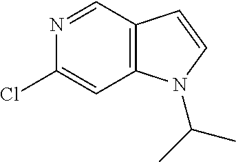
C12=C(C=NC(Cl)=C1)C=CN2C(C)C
